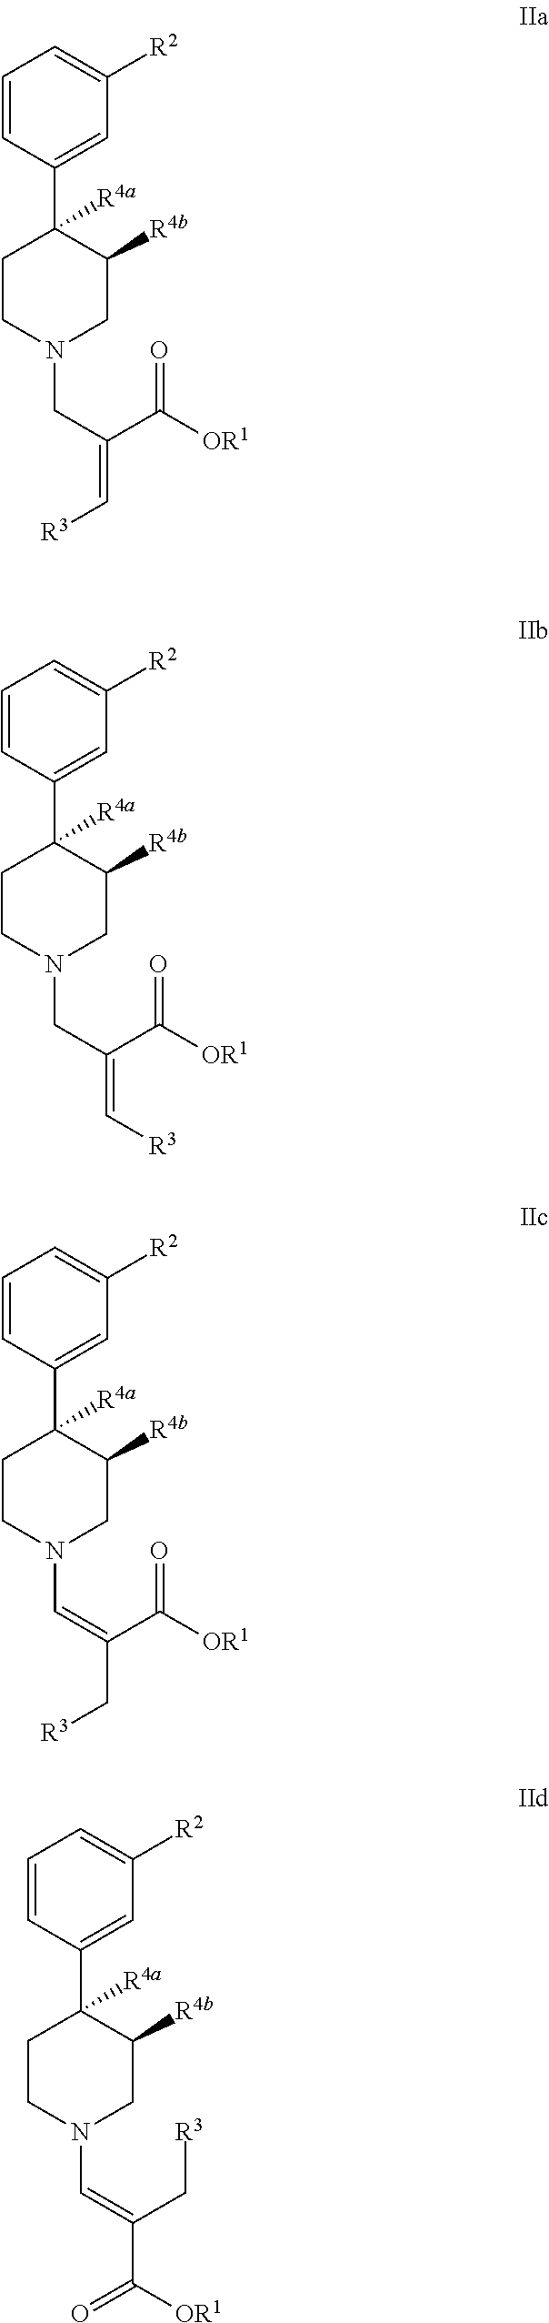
C1=CC(C2([R4a])CCN(CC(C([OR1])=O)=C[R3])CC2[R4b])=CC([R2])=C1.C1=CC(C2([R4a])CCN(CC(C([OR1])=O)=C[R3])CC2[R4b])=CC([R2])=C1.C1=CC(C2([R4a])CCN(C=C(C([OR1])=O)C[R3])CC2[R4b])=CC([R2])=C1.C1=CC(C2([R4a])CCN(C=C(C[R3])C(=O)[OR1])CC2[R4b])=CC([R2])=C1
